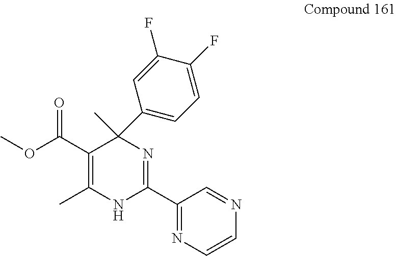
C1(C2=CC=C(F)C(F)=C2)(C)C(C(OC)=O)=C(C)NC(C2=NC=CN=C2)=N1
